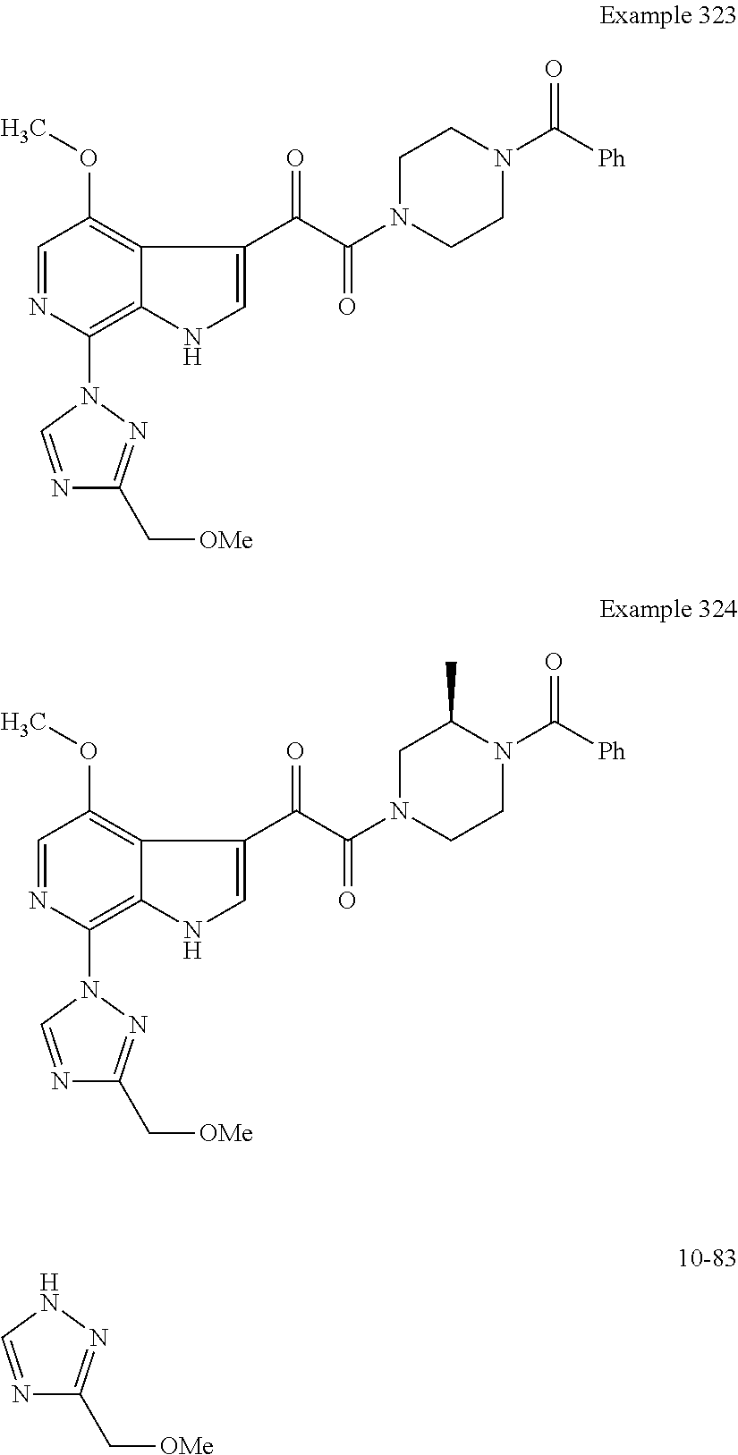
C1=NC(N2C=NC(C[OMe])=N2)=C2C(=C1OC)C(C(C(N1CCN(C([Ph])=O)CC1)=O)=O)=CN2.C1=NC(N2C=NC(C[OMe])=N2)=C2C(=C1OC)C(C(C(N1CCN(C([Ph])=O)C(C)C1)=O)=O)=CN2.N1C=NC(C[OMe])=N1
